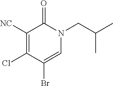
C1([NC])=C(Cl)C(Br)=CN(CC(C)C)C1=O
